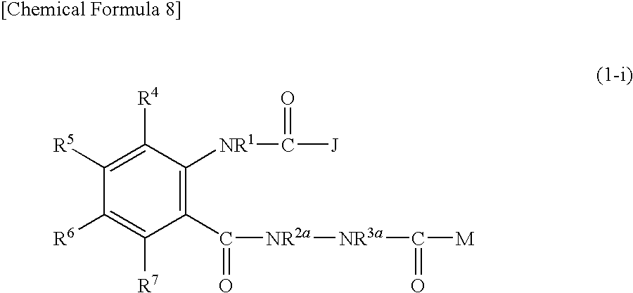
C1([R5])=C([R4])C([NR1]C([J])=O)=C(C([NR2a][NR3a]C([M])=O)=O)C([R7])=C1[R6]
